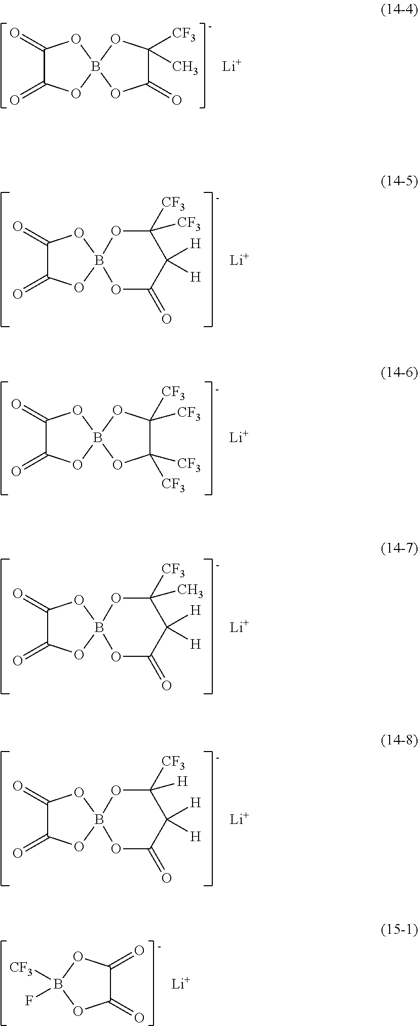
[Li].C1(=O)C(=O)OB2(O1)OC(=O)C([CF3])(C)O2.[Li].C1(=O)C(=O)OB2(O1)OC(=O)C([H])([H])C([CF3])([CF3])O2.[Li].C1(=O)C(=O)OB2(O1)OC([CF3])([CF3])C([CF3])([CF3])O2.[Li].C1(=O)C(=O)OB2(O1)OC(=O)C([H])([H])C([CF3])(C)O2.[Li].C1(=O)C(=O)OB2(O1)OC(=O)C([H])([H])C([CF3])([H])O2.C1(=O)C(=O)OB([CF3])(F)O1.[Li]
